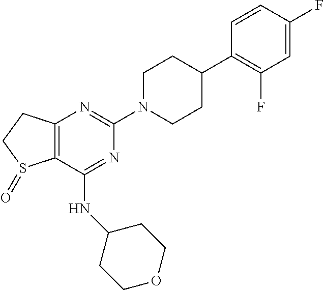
C12=C(C(NC3CCOCC3)=NC(N3CCC(C4=C(F)C=C(F)C=C4)CC3)=N1)S(=O)CC2
